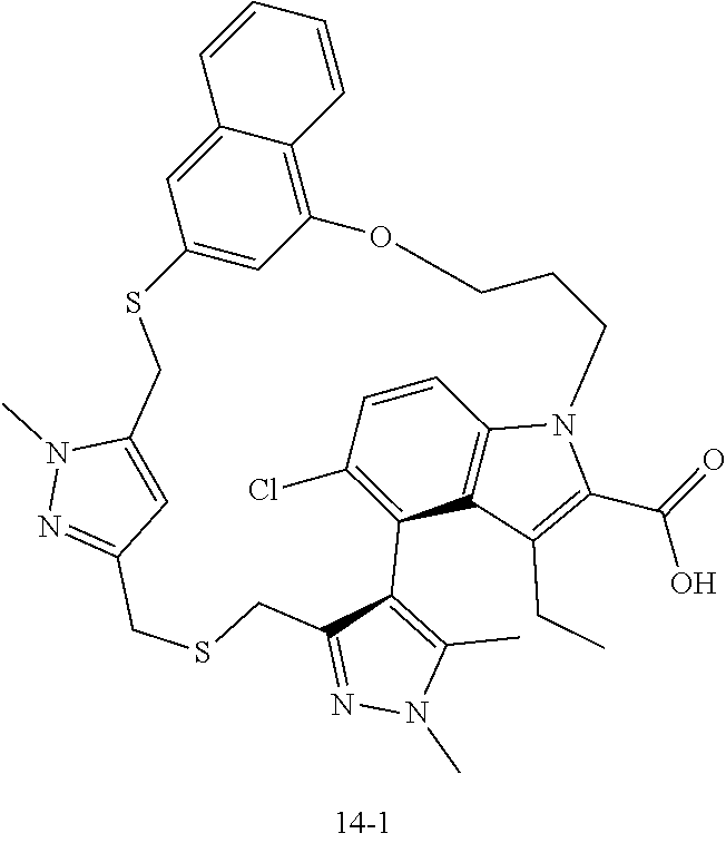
C12=C(C)N(C)N=C1CSCC1=NN(C)C(=C1)CSC1=CC(=C3C(=C1)C=CC=C3)OCCCN1C3=C(C2=C(Cl)C=C3)C(CC)=C1C(=O)O
